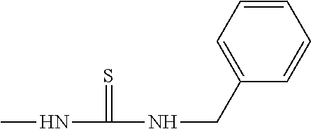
CNC(NCC1=CC=CC=C1)=S
